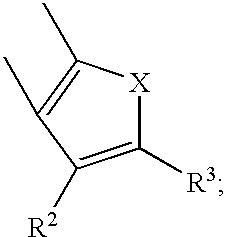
C1([R3])=C([R2])C(C)=C(C)[X]1
